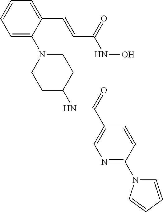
C1=C(C=CC(NO)=O)C(N2CCC(NC(=O)C3=CN=C(N4C=CC=C4)C=C3)CC2)=CC=C1
